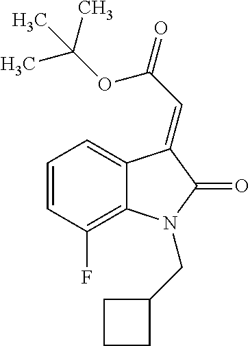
C12=CC=CC(F)=C1N(CC1CCC1)C(=O)C2=CC(=O)OC(C)(C)C
